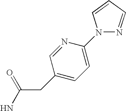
C1(CC(N)=O)=CC=C(N2N=CC=C2)N=C1
